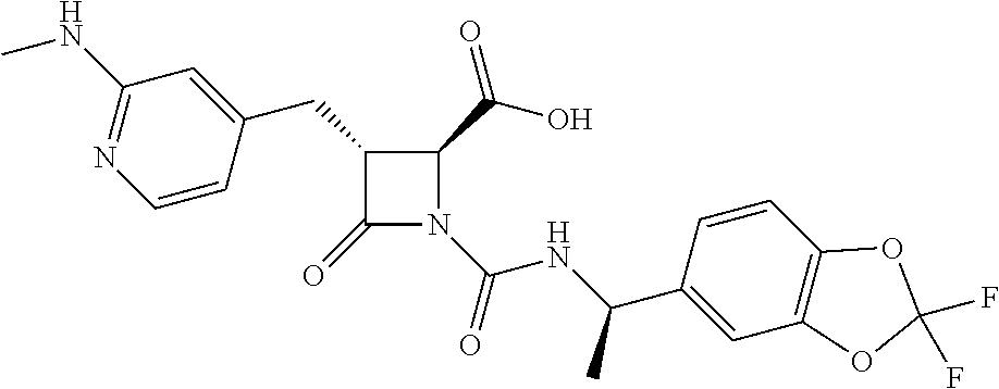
C1(CC2=CC(NC)=NC=C2)C(=O)N(C(=O)NC(C2=CC3=C(C=C2)OC(F)(F)O3)C)C1C(=O)O
